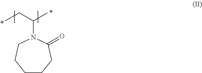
C1CCC(=O)N(C(CC)C)CC1
